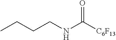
CCCCNC([C6F13])=O
